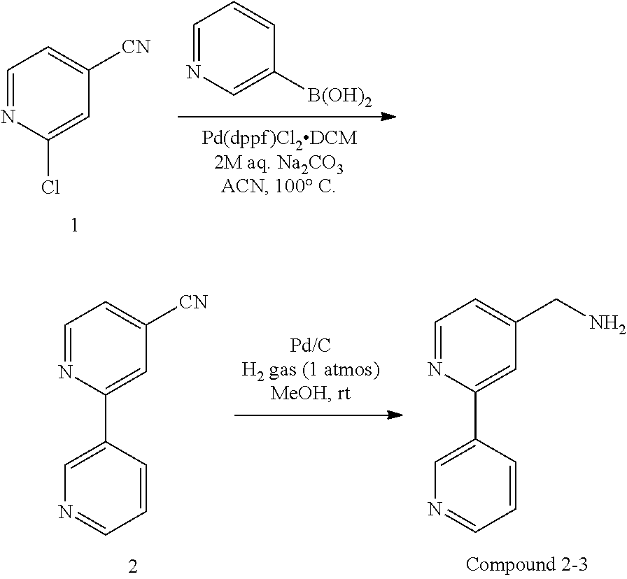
C1=NC=C([B(OH)2])C=C1.C1=NC(Cl)=CC([CN])=C1.C1=NC(C2=CN=CC=C2)=CC([CN])=C1.C1=NC(C2=CN=CC=C2)=CC(CN)=C1
